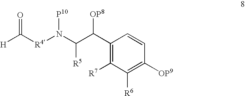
C(C(C1=C([R7])C([R6])=C([OP9])C=C1)[OP8])([R5])N([P10])[R4]C([H])=O
